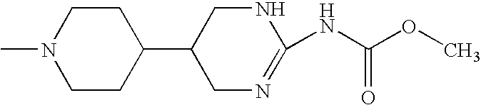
CN1CCC(C2CNC(NC(OC)=O)=NC2)CC1
